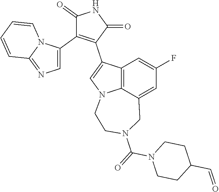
C1(=O)C(C2=CN=C3N2C=CC=C3)=C(C2=CN3C4=C2C=C(F)C=C4CN(C(=O)N2CCC(C=O)CC2)CC3)C(=O)N1
